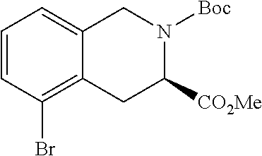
C1=CC(Br)=C2C(=C1)CN([Boc])C([CO2Me])C2
